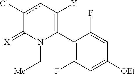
C1(C2=C([Y])cc(Cl)C(=[X])N2C[Me])=C(F)C=C([OEt])C=C1F
